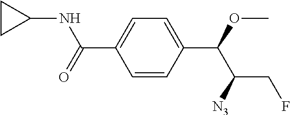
C1=CC(C(OC)C([N3])CF)=CC=C1C(=O)NC1CC1
